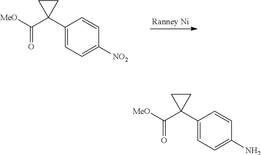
C1(C2(C([MeO])=O)CC2)=CC=C([NO2])C=C1.[Ranney Ni].C1(C2(C([MeO])=O)CC2)=CC=C(N)C=C1
